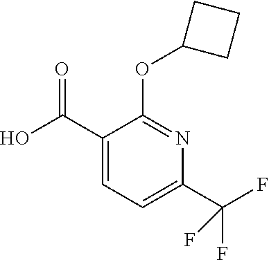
C1(C(F)(F)F)=CC=C(C(O)=O)C(OC2CCC2)=N1
